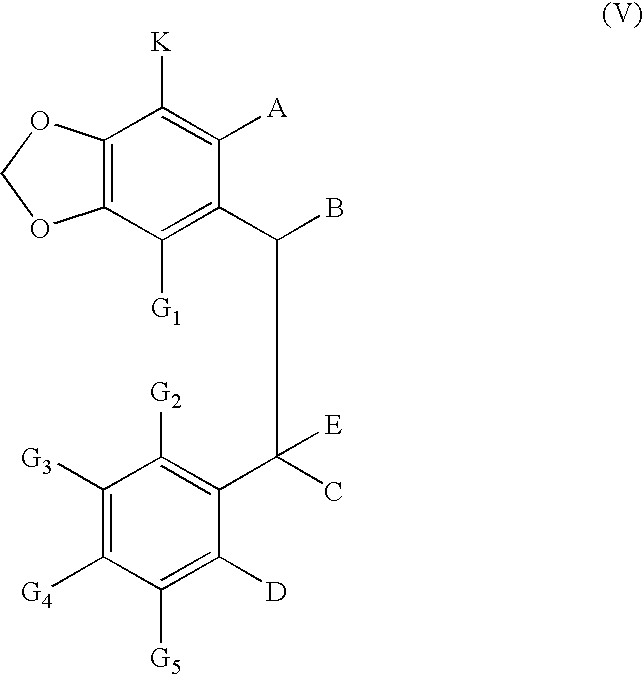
C12=C(C([G1])=C(C(B)C(C3=C([G2])C([G3])=C([G4])C([G5])=C3[D])(C)[E])C([A])=C1[K])OCO2
